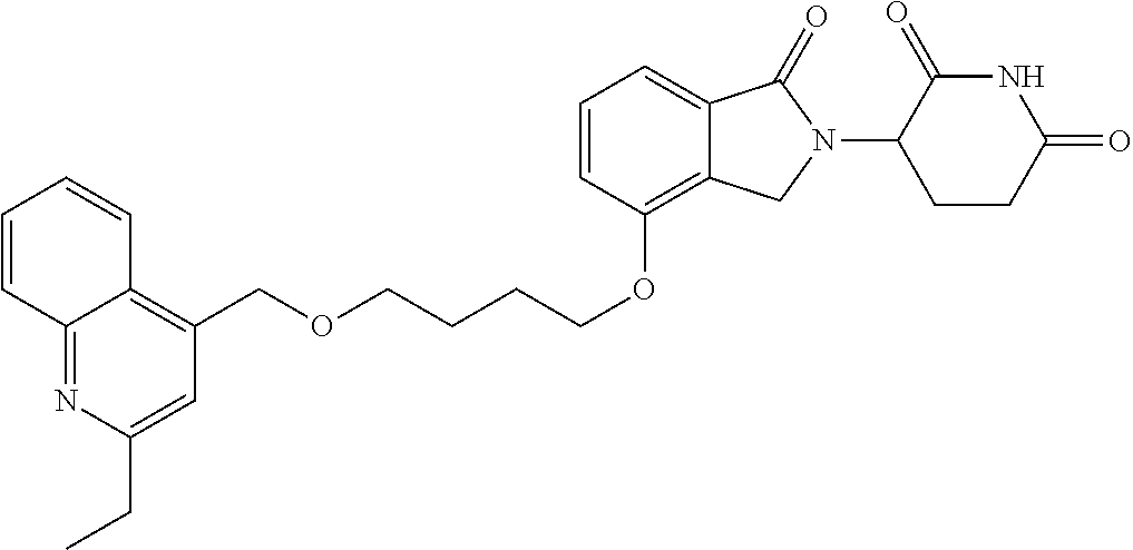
C(OCCCCOC1=C2C(=CC=C1)C(=O)N(C1C(=O)NC(=O)CC1)C2)C1=C2C(=NC(CC)=C1)C=CC=C2
